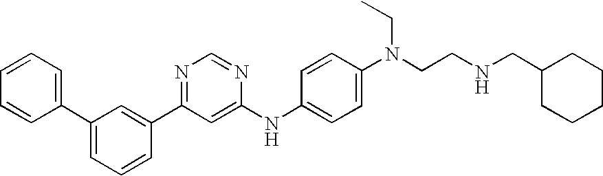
C1=CC(C2=CC=CC(C3=NC=NC(NC4=CC=C(N(CCNCC5CCCCC5)CC)C=C4)=C3)=C2)=CC=C1
